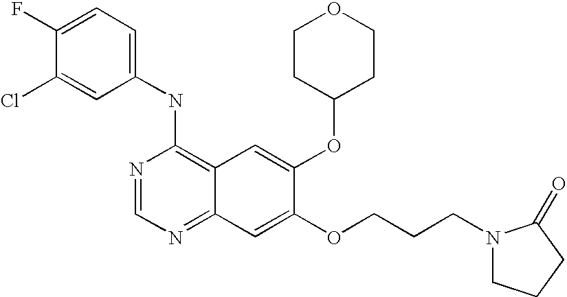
C1(NC2=C3C(=NC=N2)C=C(OCCCN2CCCC2=O)C(OC2CCOCC2)=C3)=CC=C(F)C(Cl)=C1
